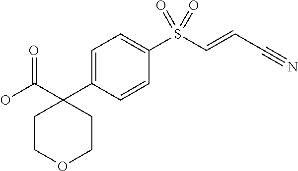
C1=C(C2(C(O)=O)CCOCC2)C=CC(S(C=CC#N)(=O)=O)=C1
